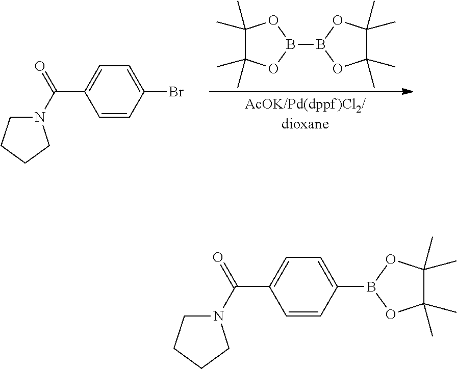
B1(B2OC(C)(C)C(C)(C)O2)OC(C)(C)C(C)(C)O1.C1(Br)=CC=C(C(N2CCCC2)=O)C=C1.C1(B2OC(C)(C)C(C)(C)O2)=CC=C(C(N2CCCC2)=O)C=C1
